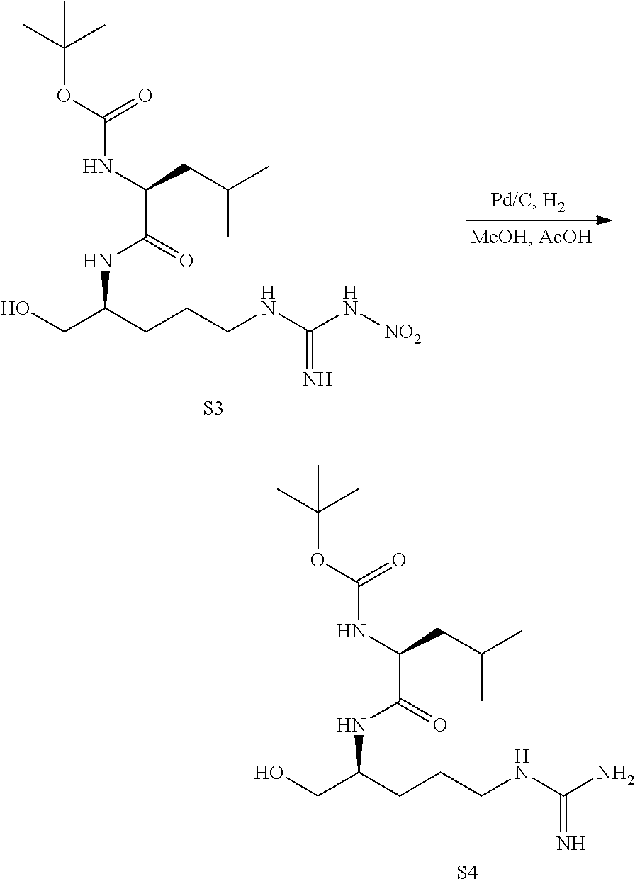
OCC(CCCNC(N[NO2])=N)NC(C(CC(C)C)NC(=O)OC(C)(C)C)=O.[S3].OCC(CCCNC(N)=N)NC(C(CC(C)C)NC(=O)OC(C)(C)C)=O.[S4]
